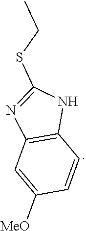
C1=CC2=C(C=C1[MeO])N=C(SCC)N2
